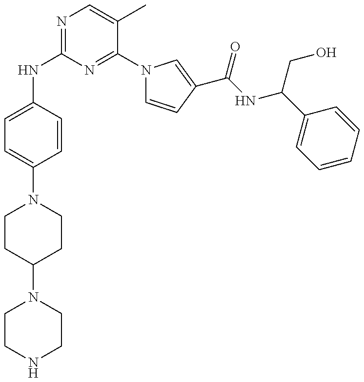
N(C1=NC=C(C)C(N2C=CC(C(NC(C3=CC=CC=C3)CO)=O)=C2)=N1)C1=CC=C(N2CCC(N3CCNCC3)CC2)C=C1
